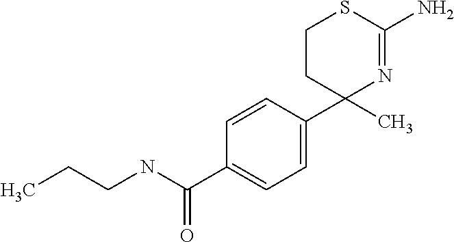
C1=CC(C2(C)N=C(N)SCC2)=CC=C1C(NCCC)=O
